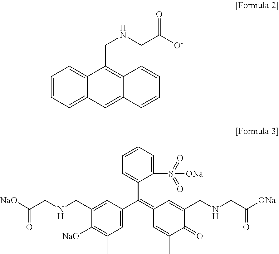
C1=CC=C2C(=C1)C(CNCC([O-])=O)=C1C(=C2)C=CC=C1.C(CNCC1=CC(C(=C2C=C(CNCC([ONa])=O)C(=O)C(C)=C2)C2=CC=CC=C2S(=O)(=O)[ONa])=CC(C)=C1[NaO])([NaO])=O
